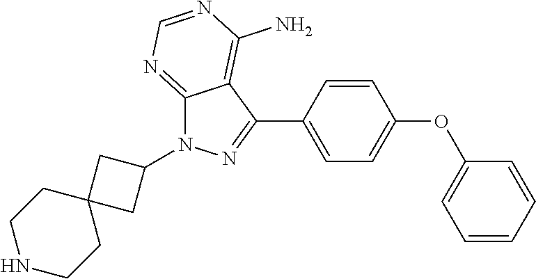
C12=C(N)N=CN=C1N(C1CC3(CCNCC3)C1)N=C2C1=CC=C(OC2=CC=CC=C2)C=C1
